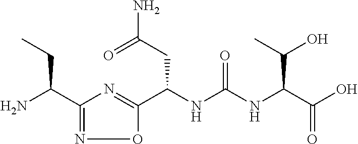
C(NC(NC(C(O)=O)C(O)C)=O)(C1=NC(C(N)CC)=NO1)CC(N)=O
